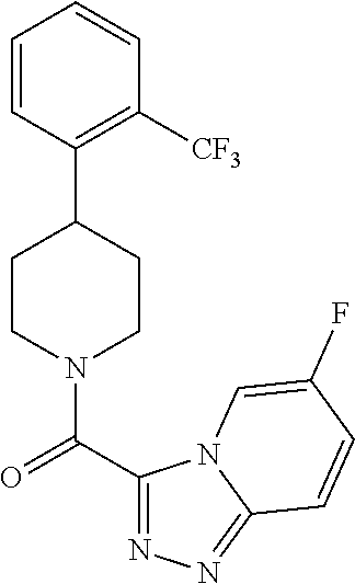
C1=CC(C2CCN(C(C3=NN=C4N3C=C(F)C=C4)=O)CC2)=C([CF3])C=C1
